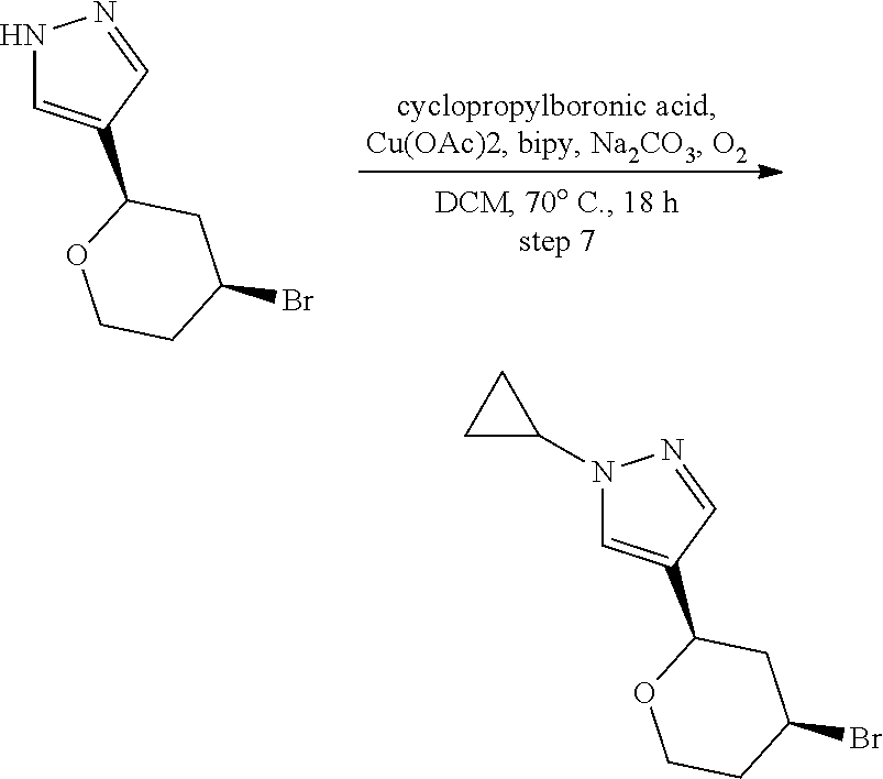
N1C=C(C2OCCC(Br)C2)C=N1.N1(C2CC2)C=C(C2OCCC(Br)C2)C=N1
